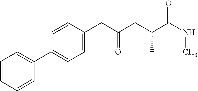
C1=CC=CC(C2=CC=C(CC(CC(C(NC)=O)C)=O)C=C2)=C1
